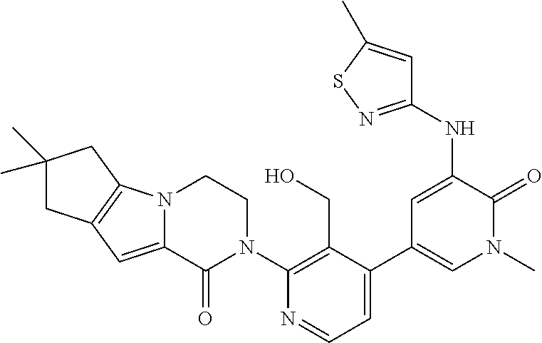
C12=C(N3C(=C1)C(=O)N(C1=C(CO)C(C4=CN(C)C(=O)C(NC5=NSC(C)=C5)=C4)=CC=N1)CC3)CC(C)(C)C2
